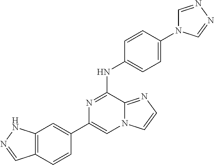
C1(C2=CC3=C(C=C2)C=NN3)=CN2C(=NC=C2)C(NC2=CC=C(N3C=NN=C3)C=C2)=N1
